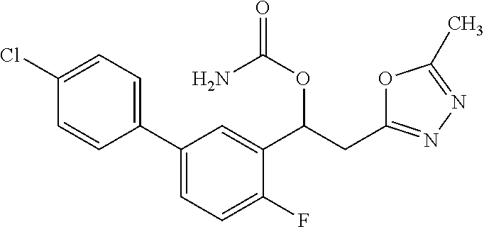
C1(Cl)=CC=C(C2=CC=C(F)C(C(CC3=NN=C(C)O3)OC(=O)N)=C2)C=C1
